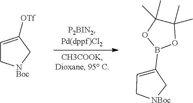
C1=C([OTf])C[NBoc]C1.C1=C(B2OC(C)(C)C(C)(C)O2)C[NBoc]C1
